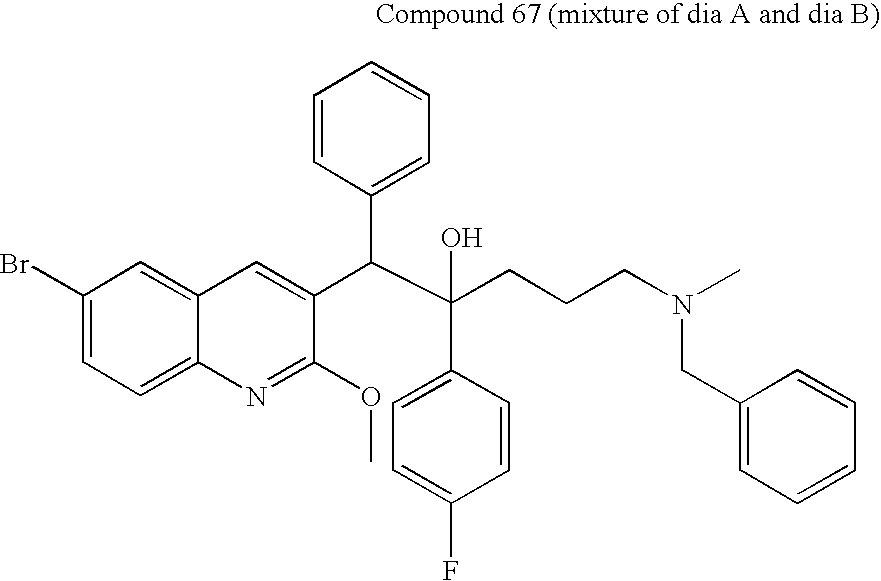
BrC1=CC=C2C(=C1)C=C(C(C(CCCN(C)CC1=CC=CC=C1)(C1=CC=C(F)C=C1)O)C1=CC=CC=C1)C(OC)=N2
